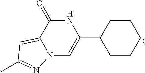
N12C=C(C3CCCCC3)NC(=O)C1=CC(C)=N2
